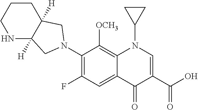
C1(N2CC3([H])NCCCC3([H])C2)=C(F)C=C2C(=C1[OCH3])N(C1CC1)C=C(C(=O)O)C2=O
